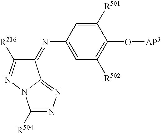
C1(=NC2=CC([R502])=C(O[AP3])C([R501])=C2)C([R216])=NN2C1=NN=C2[R504]
